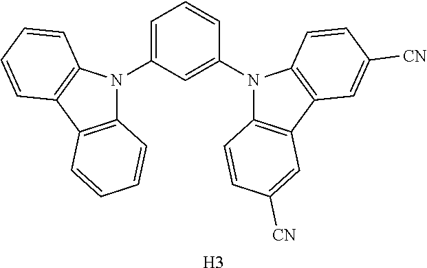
C1=C(N2C3=C(C4=C2C=CC=C4)C=CC=C3)C=C(N2C3=C(C4=C2C=CC([CN])=C4)C=C([CN])C=C3)C=C1.[H3]
